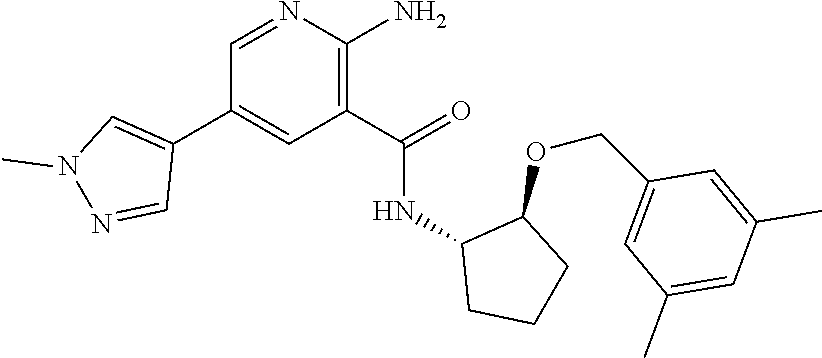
N1=CC(C2=CN(C)N=C2)=CC(C(=O)NC2CCCC2OCC2=CC(C)=CC(C)=C2)=C1N
